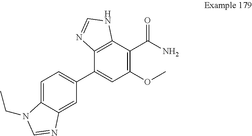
C1=C2C(=CC(C3=CC(OC)=C(C(N)=O)C4=C3N=CN4)=C1)N=CN2CC
